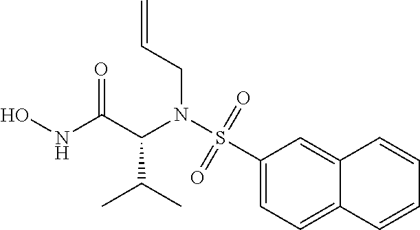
ONC(C(N(S(=O)(=O)C1=CC=C2C(=C1)C=CC=C2)CC=C)C(C)C)=O
